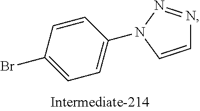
C1=CC(Br)=CC=C1N1N=NC=C1
